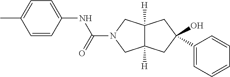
C12([H])C([H])(CC(O)(C3=CC=CC=C3)C1)CN(C(NC1=CC=C(C)C=C1)=O)C2
